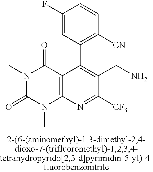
C1(F)=CC(C2=C(CN)C([CF3])=NC3=C2C(=O)N(C)C(=O)N3C)=C([CN])C=C1
